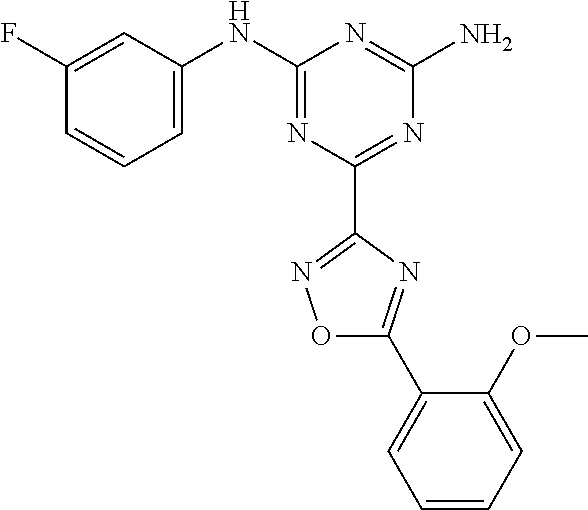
C1(F)=CC(NC2=NC(C3=NOC(C4=CC=CC=C4OC)=N3)=NC(N)=N2)=CC=C1
